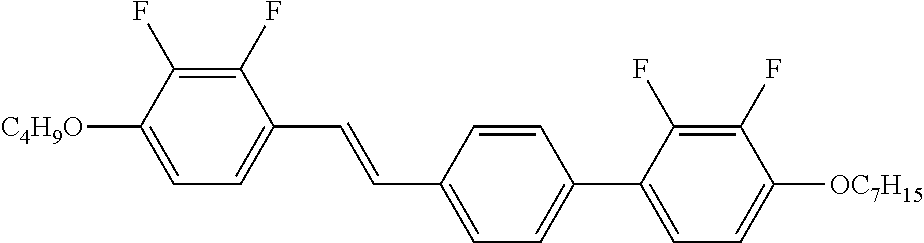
C1(F)=C(F)C([C4H9O])=CC=C1C=CC1=CC=C(C2=CC=C([OC7H15])C(F)=C2F)C=C1
